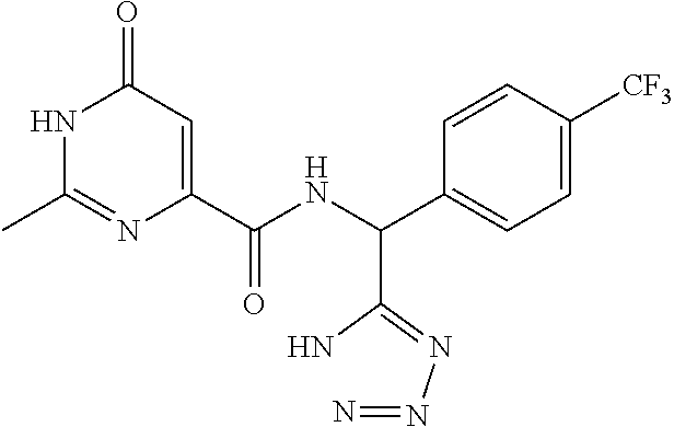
N1C(C)=NC(C(NC(C2=CC=C([CF3])C=C2)C(N)=NN=N)=O)=CC1=O
